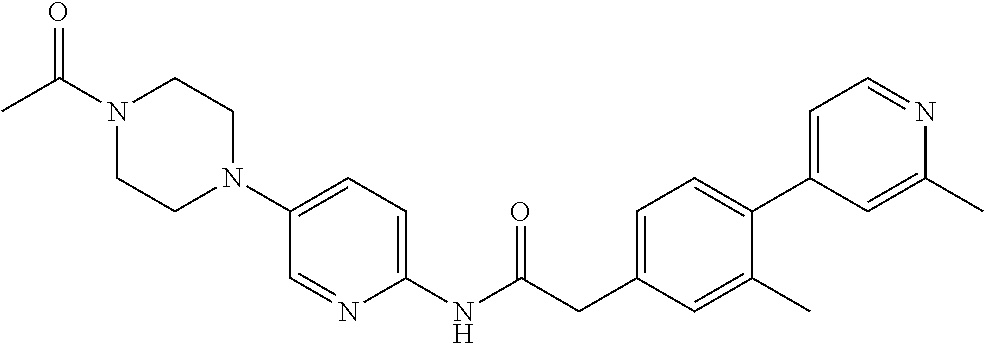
N1(C(C)=O)CCN(C2=CC=C(NC(CC3=CC=C(C4=CC=NC(C)=C4)C(C)=C3)=O)N=C2)CC1
